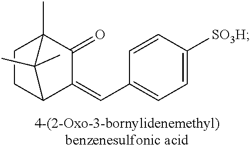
C1CC2C(=CC3=CC=C([SO3H])C=C3)C(=O)C1(C)C2(C)C
